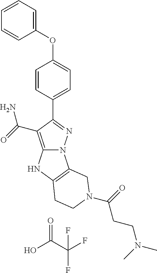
N12C(=C(C(=O)N)C(C3=CC=C(OC4=CC=CC=C4)C=C3)=N1)NC1=C2CN(C(=O)CCN(C)C)CC1.O=C(C(F)(F)F)O
